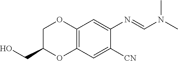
C12=C(C=C([CN])C(N=CN(C)C)=C1)OC(CO)CO2
